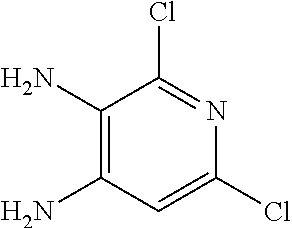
C1(N)=C(N)C=C(Cl)N=C1Cl
